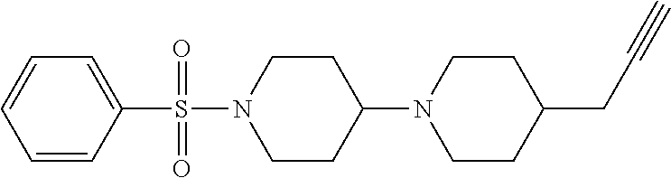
C1=CC=CC(S(N2CCC(N3CCC(CC#C)CC3)CC2)(=O)=O)=C1
